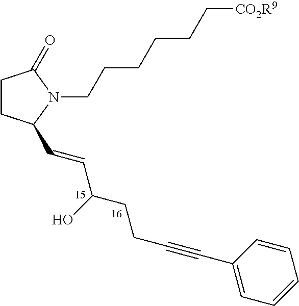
C1CC(C=CC(CCC#CC2=CC=CC=C2)O)N(CCCCCC[CO2R9])C1=O
